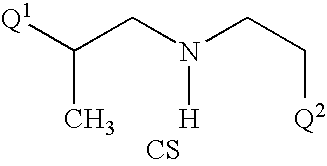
[Q1]C(CN(CC[Q2])[H])C.[CS]
